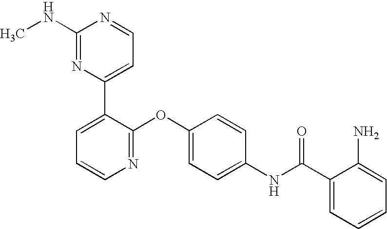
C1(NC)=NC(C2=CC=CN=C2OC2=CC=C(NC(C3=CC=CC=C3N)=O)C=C2)=CC=N1
